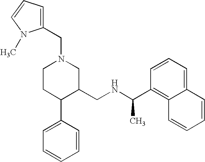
C1CC(C2=CC=CC=C2)C(CNC(C2=C3C(=CC=C2)C=CC=C3)C)CN1CC1=CC=CN1C
